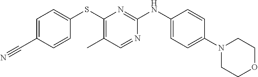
C1=C(C#N)C=CC(SC2=C(C)C=NC(NC3=CC=C(N4CCOCC4)C=C3)=N2)=C1
